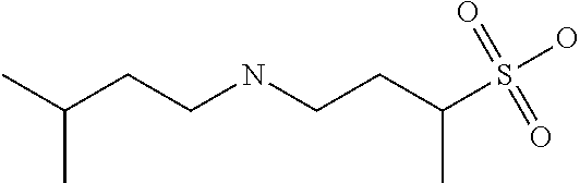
N(CCC(S(O)(=O)=O)C)CCC(C)C
